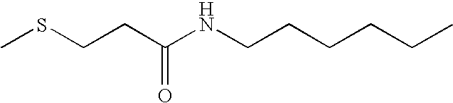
CSCCC(NCCCCCC)=O
